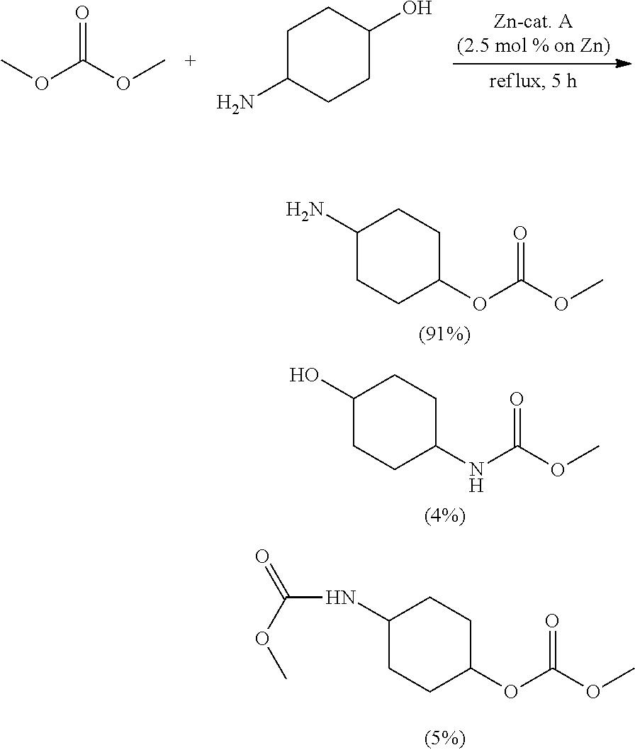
C1(N)CCC(OC(OC)=O)CC1.C1(O)CCC(NC(OC)=O)CC1.C1(NC(=O)OC)CCC(OC(OC)=O)CC1.O(C)C(OC)=O.C1C(N)CCC(O)C1
